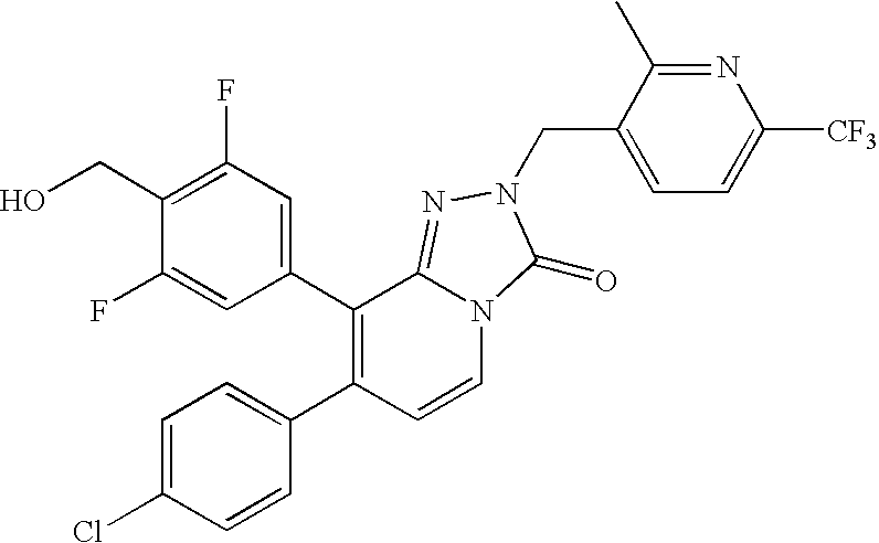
C1=C(Cl)C=CC(C2=C(C3=CC(F)=C(CO)C(F)=C3)C3=NN(CC4=CC=C([CF3])N=C4C)C(=O)N3C=C2)=C1
